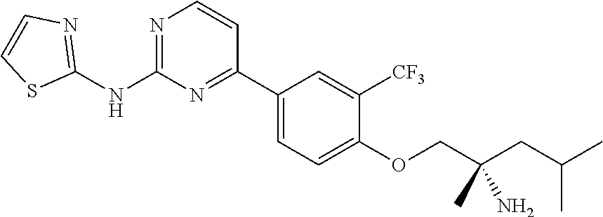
N1=C(NC2=NC=CS2)N=C(C2=CC=C(OCC(CC(C)C)(N)C)C([CF3])=C2)C=C1
